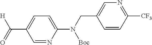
C(C1=CC=C(N(CC2=CN=C([CF3])C=C2)[Boc])N=C1)(=O)[H]
